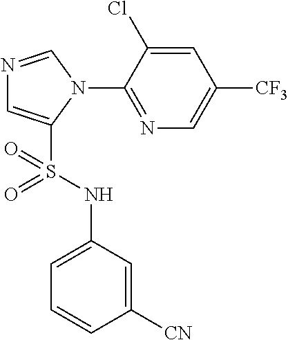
N1=CN(C2=NC=C([CF3])C=C2Cl)C(S(NC2=CC=CC([CN])=C2)(=O)=O)=C1
